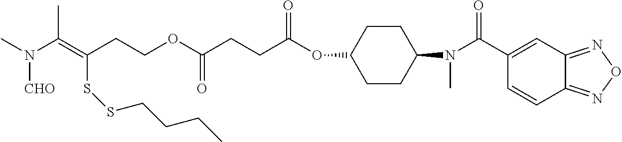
C(=C(CCOC(CCC(OC1CCC(N(C)C(C2=CC3=NON=C3C=C2)=O)CC1)=O)=O)SSCCCC)(C)N(C)[CHO]
